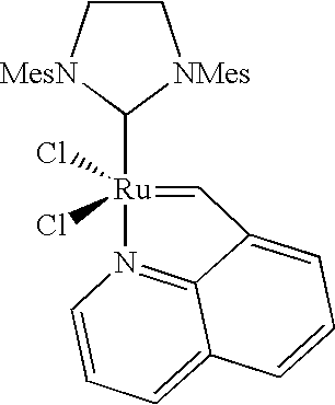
C1C[MesN]C([Ru]2(Cl)(Cl)=CC3=CC=CC4=CC=CN2=C43)[NMes]1
